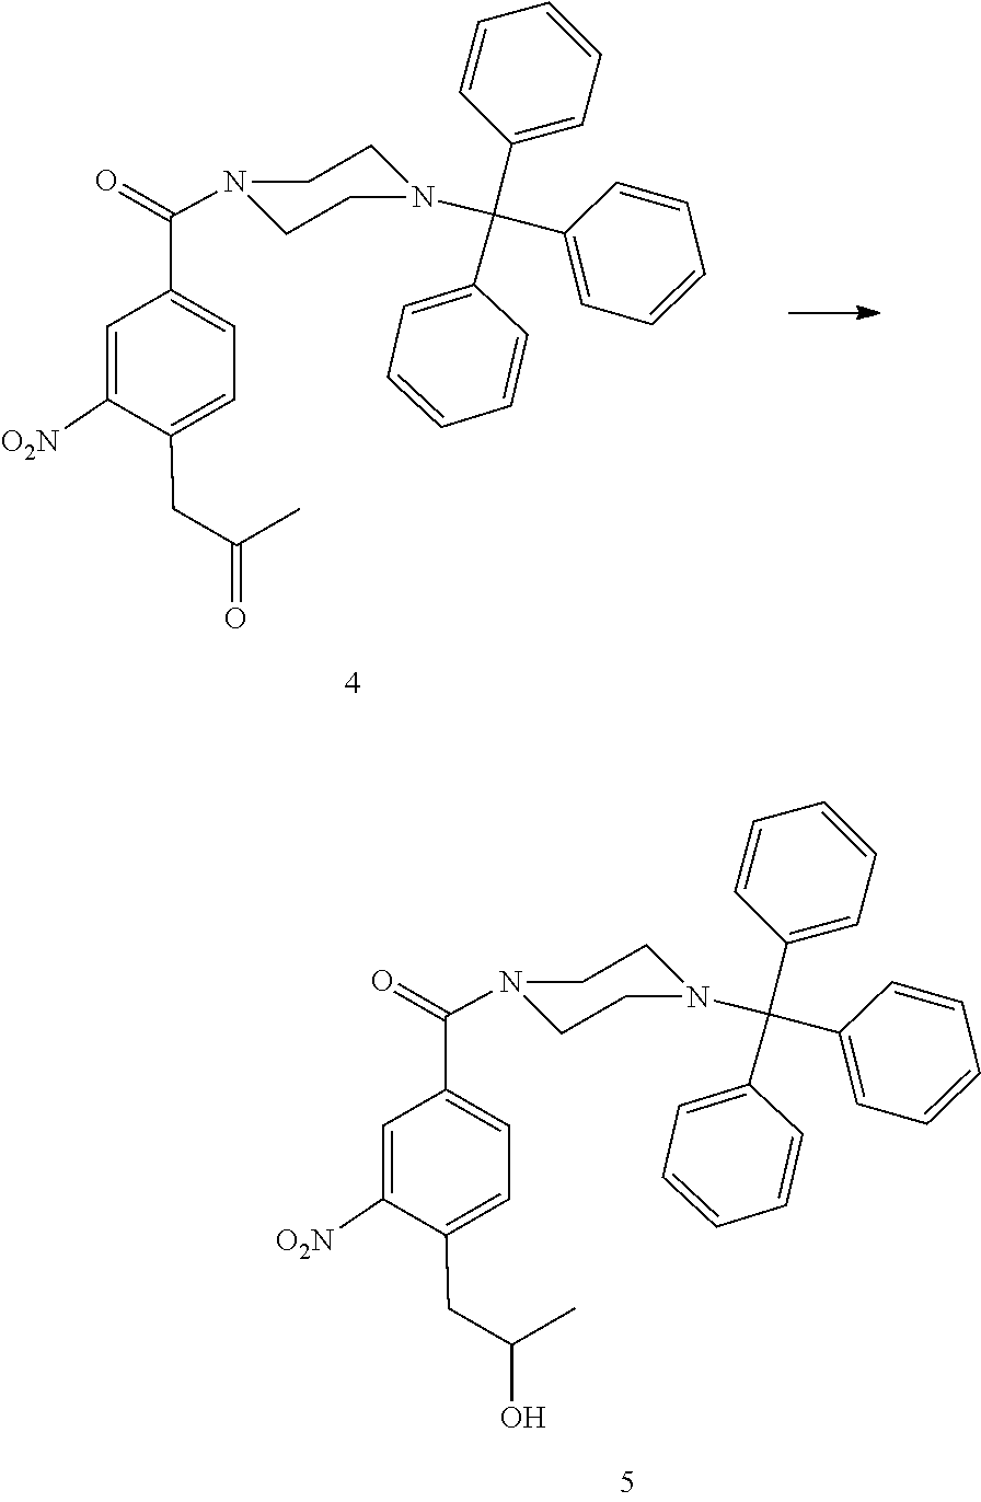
C1CN(C(C2=CC=C(CC(O)C)C([O2N])=C2)=O)CCN1C(C1=CC=CC=C1)(C1=CC=CC=C1)C1=CC=CC=C1.C1CN(C(C2=CC=C(CC(=O)C)C([O2N])=C2)=O)CCN1C(C1=CC=CC=C1)(C1=CC=CC=C1)C1=CC=CC=C1
